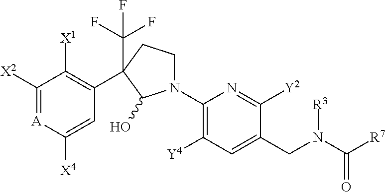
C1([X2])=[A]C([X4])=CC(C2(C(F)(F)F)CCN(C3=C([Y4])C=C(CN(C([R7])=O)[R3])C([Y2])=N3)C2O)=C1[X1]
